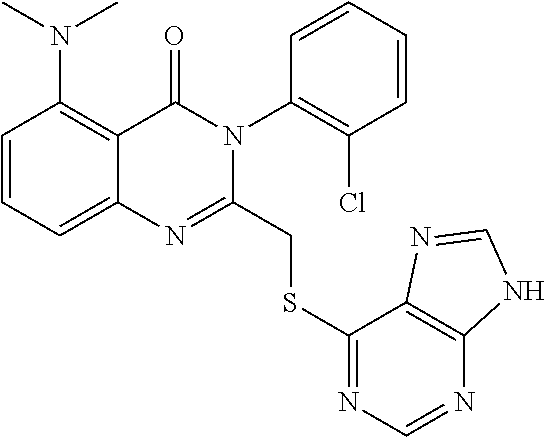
C1=CC=C2C(=C1N(C)C)C(=O)N(C1=C(Cl)C=CC=C1)C(CSC1=NC=NC3=C1N=CN3)=N2
